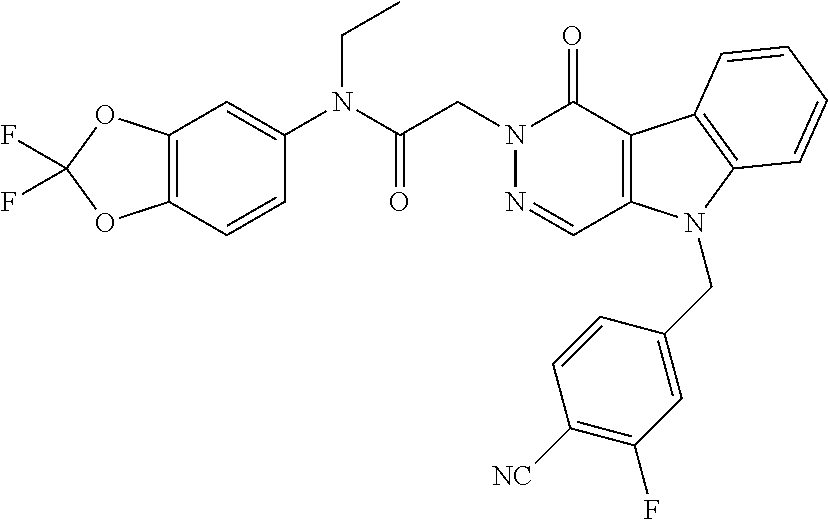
C12=C(C=CC(N(C(CN3N=CC4=C(C3=O)C3=C(N4CC4=CC(F)=C([NC])C=C4)C=CC=C3)=O)CC)=C1)OC(F)(F)O2
